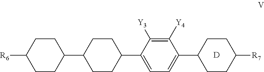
[R6]C1CCC(C2CCC(C3=CC=C(C4CCC([R7])CC4)C([Y4])=C3[Y3])CC2)CC1.[D]
